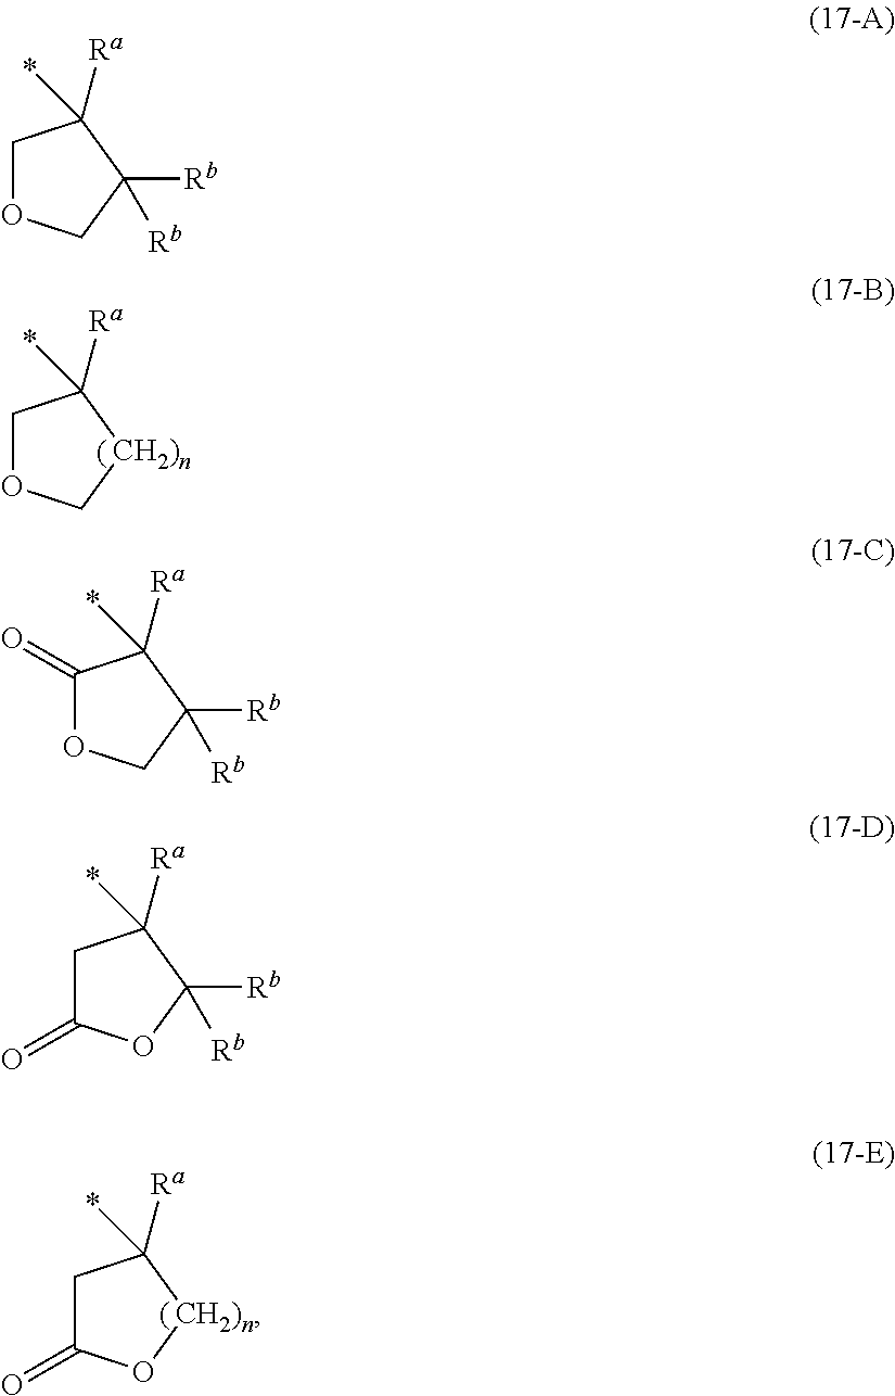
C1OC[CH2)n]C1(*)[Ra].C1C(=O)O[CH2)n]C1(*)[Ra].C1OCC([Rb])([Rb])C1(*)[Ra].C1(=O)OCC([Rb])([Rb])C1(*)[Ra].C1C(=O)OC([Rb])([Rb])C1(*)[Ra]
